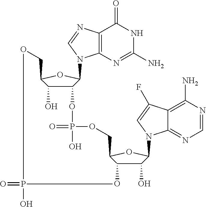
C12=C(N=C(N)NC1=O)N(C1C(OP(=O)(O)OCC3C(O)C(O)C(N4C5=NC=NC(N)=C5C(F)=C4)O3)C(O)C(CO)O1)C=N2.O=PO
